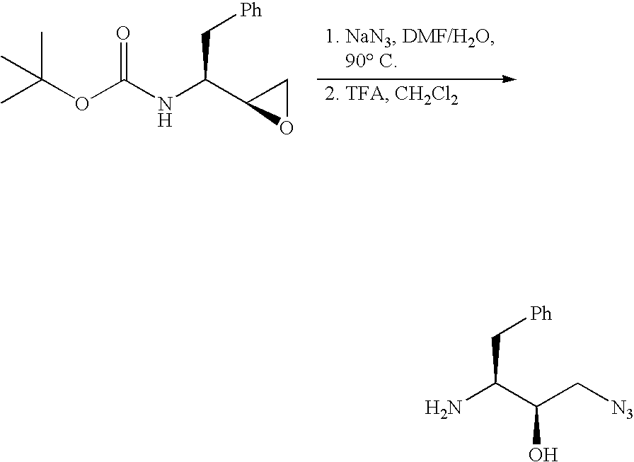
CC(OC(NC(C1OC1)C[Ph])=O)(C)C.NC(C(C[N3])O)C[Ph]
